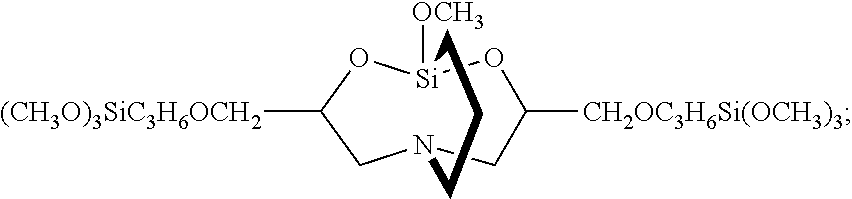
[Si]12([OCH3])OC([CH2OC3H6Si(OCH3)3])CN(CC([(CH3O)3SiC3H6OCH2])O1)CCC2
